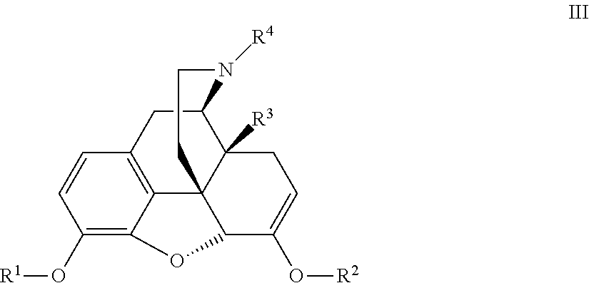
C1(O[R1])=C2C3=C(C=C1)CC1C4([R3])C3(C(C(O[R2])=CC4)O2)CCN1[R4]
